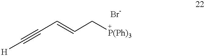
C(C#C[H])=CC[+P(Ph)3]
